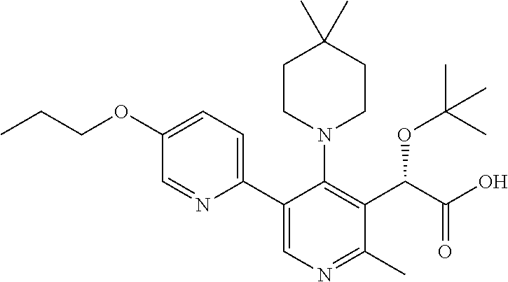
CCCOC1=CC=C(C2=CN=C(C)C(C(C(O)=O)OC(C)(C)C)=C2N2CCC(C)(C)CC2)N=C1
